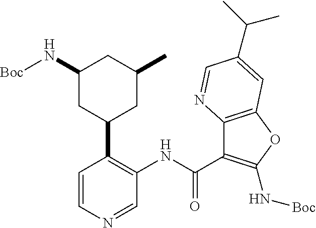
C1=CN=CC(NC(C2=C(N[Boc])OC3=C2N=CC(C(C)C)=C3)=O)=C1C1CC(C)CC(N[Boc])C1
